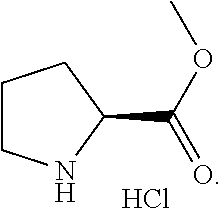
C1CNC(C(OC)=O)C1.Cl
